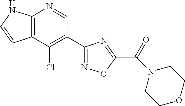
C12=C(C(Cl)=C(C3=NOC(C(=O)N4CCOCC4)=N3)C=N1)C=CN2
